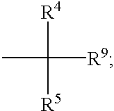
CC([R4])([R9])[R5]
